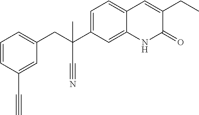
C(C1=CC=CC(C#C)=C1)C(C#N)(C1=CC=C2C(=C1)NC(=O)C(CC)=C2)C
